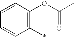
C1(*)=C(OC(=O)C)C=CC=C1
